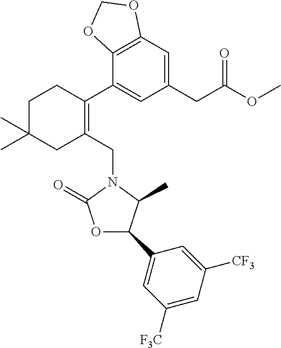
C12=C(C=C(CC(OC)=O)C=C1C1=C(CN3C(=O)OC(C4=CC([F3C])=CC([CF3])=C4)C3C)CC(C)(C)CC1)OCO2
